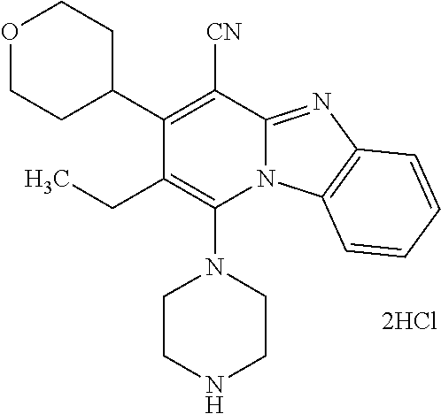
[2HCl].N1(C2=C(CC)C(C3CCOCC3)=C([CN])C3=NC4=C(N23)C=CC=C4)CCNCC1
